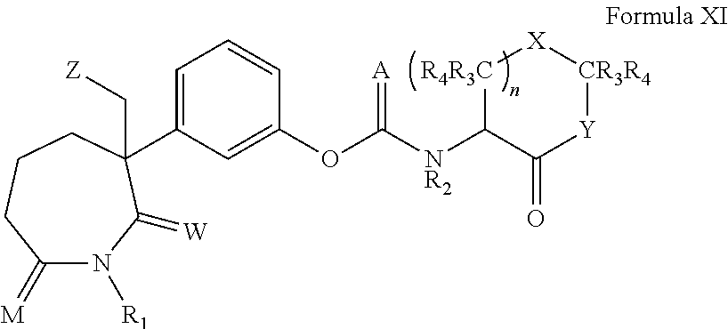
C1(=[M])N([R1])C(=[W])C(C2=CC=CC(OC([NR2]C3C(=O)[Y][CR3R4][X][R4R3C]3)=[A])=C2)(C[Z])CCC1
